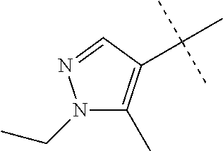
N1(CC)C(C)=C(C(C)(C)C)C=N1
